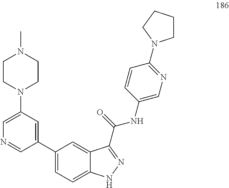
C1(C2=CC(N3CCN(C)CC3)=CN=C2)=CC=C2C(=C1)C(C(NC1=CN=C(N3CCCC3)C=C1)=O)=NN2
